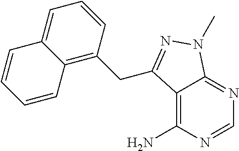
C12=C(N)N=CN=C1N(C)N=C2CC1=C2C(=CC=C1)C=CC=C2
